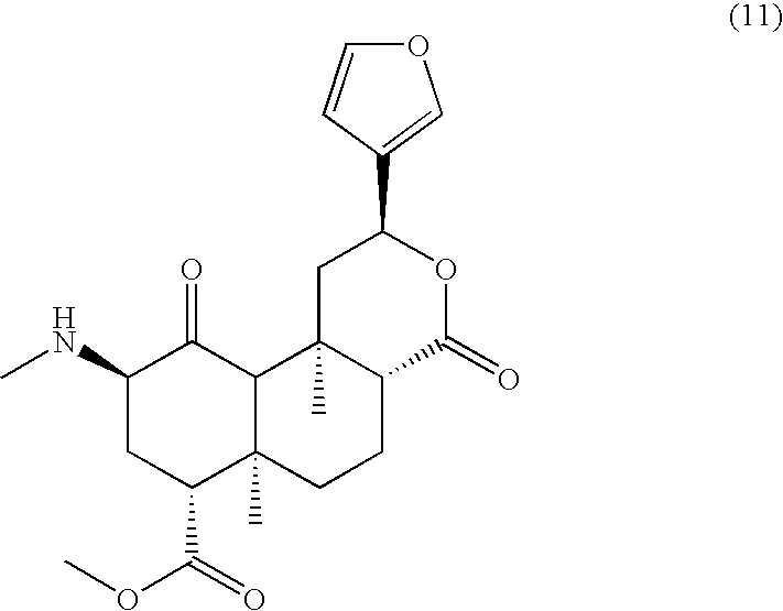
C1(NC)CC(C(=O)OC)C2(C)C(C1=O)C1(C)C(CC2)C(=O)OC(C2=COC=C2)C1
